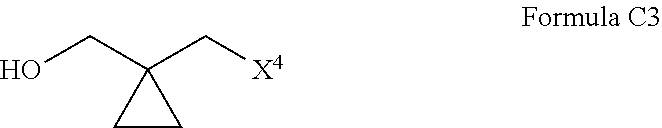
OCC1(C[X4])CC1
